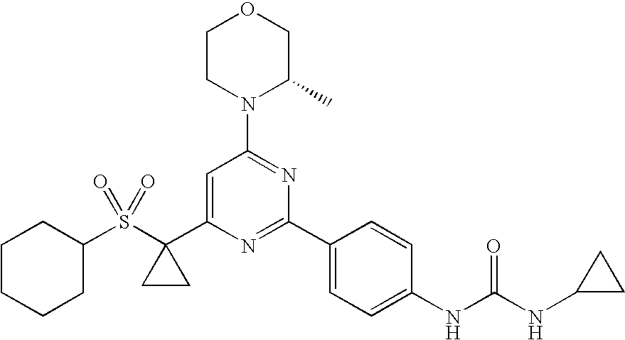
C1=C(C2(S(C3CCCCC3)(=O)=O)CC2)N=C(C2=CC=C(NC(NC3CC3)=O)C=C2)N=C1N1CCOCC1C
